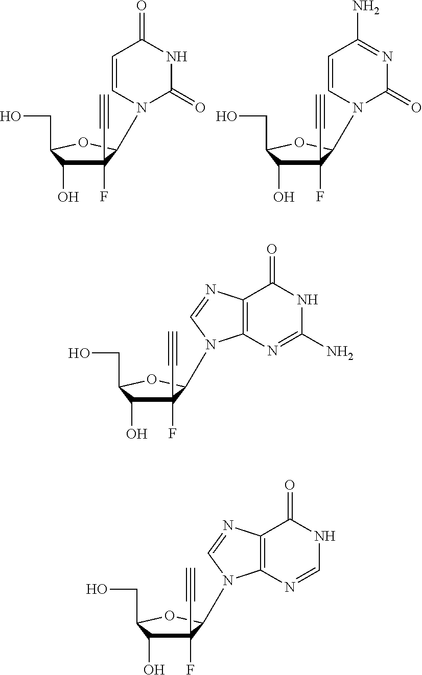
C1(F)(C#C)C(O)C(CO)OC1N1C(=O)NC(=O)C=C1.C1(F)(C#C)C(O)C(CO)OC1N1C(=O)N=C(N)C=C1.C1(F)(C#C)C(O)C(CO)OC1N1C2=C(N=C1)C(=O)NC(N)=N2.C1(F)(C#C)C(O)C(CO)OC1N1C2=C(N=C1)C(=O)NC=N2
